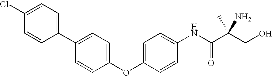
C1=C(C2=CC=C(Cl)C=C2)C=CC(OC2=CC=C(NC(C(CO)(C)N)=O)C=C2)=C1
